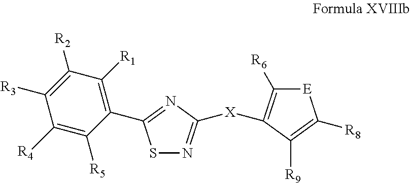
S1N=C([X]C2=C([R6])[E]C([R8])=C2[R9])N=C1C1=C([R1])C([R2])=C([R3])C([R4])=C1[R5]
